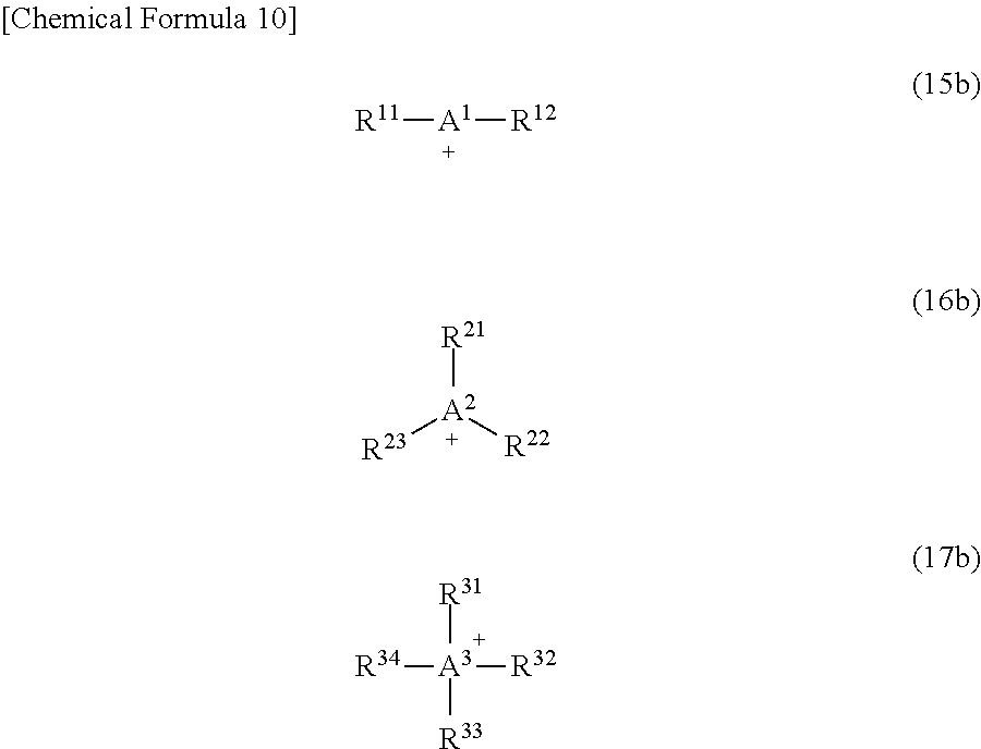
[R11][A1][R12].[R21][A2]([R23])[R22].[R34][A3]([R32])([R31])[R33]
